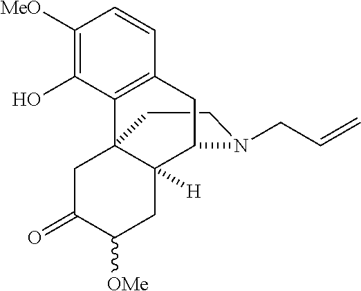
C1CN(CC=C)C2C3([H])C1(C1=C(C=CC([MeO])=C1O)C2)CC(=O)C([OMe])C3
